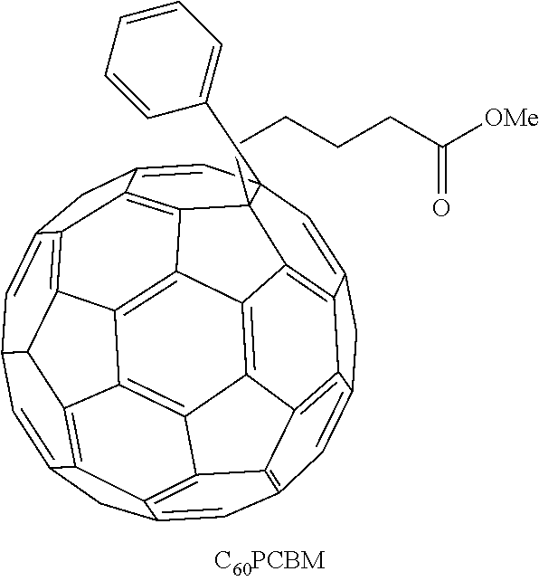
C1=C2CC3=CC4=C5C6=C7C(=C4)CC4=CC8(C9=CC=CC=C9)C=C9CC%10=CC1C1C%11=C%10C9=C9C8(CCCCC([OMe])=O)C(=C47)C4=C6C6=C(C%11=C94)C1=C2C3=C56
